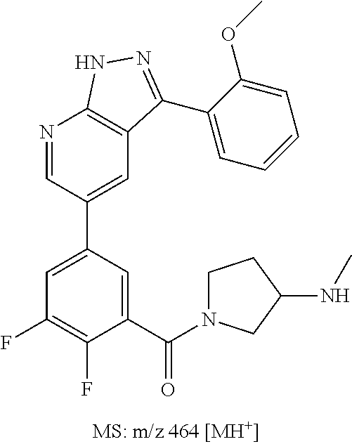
C1=C(C(N2CCC(NC)C2)=O)C(F)=C(F)C=C1C1=CC2=C(N=C1)NN=C2C1=CC=CC=C1OC
